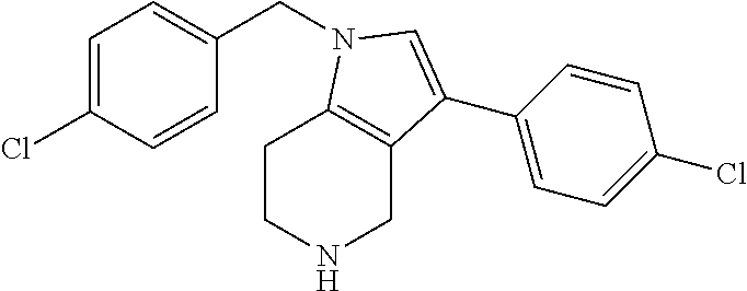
C1=C(Cl)C=CC(CN2C3=C(CNCC3)C(C3=CC=C(Cl)C=C3)=C2)=C1
